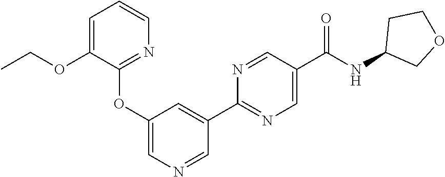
C1(OC2=NC=CC=C2OCC)=CN=CC(C2=NC=C(C(NC3COCC3)=O)C=N2)=C1
